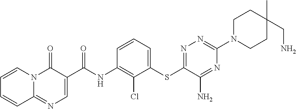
C12=NC=C(C(NC3=C(Cl)C(SC4=NN=C(N5CCC(C)(CN)CC5)N=C4N)=CC=C3)=O)C(=O)N1C=CC=C2
